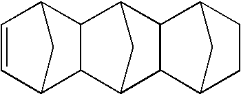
C1=CC2CC1C1C3CC(C21)C1C3C2CCC1C2
